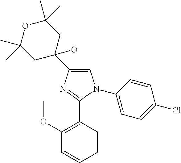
C1(C2(O)CC(C)(C)OC(C)(C)C2)=CN(C2=CC=C(Cl)C=C2)C(C2=C(OC)C=CC=C2)=N1
